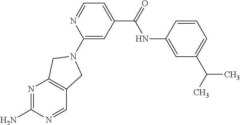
N1=C(N)N=CC2=C1CN(C1=CC(C(NC3=CC(C(C)C)=CC=C3)=O)=CC=N1)C2
